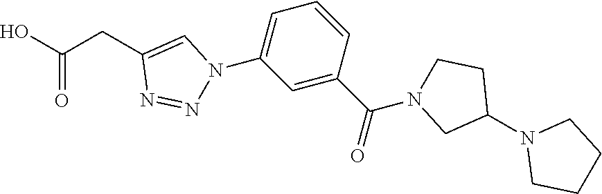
C1=C(C(=O)N2CCC(N3CCCC3)C2)C=CC=C1N1N=NC(CC(O)=O)=C1
